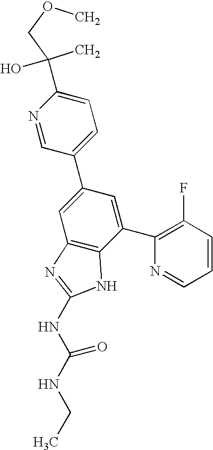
N1=CC(C2=CC3=C(C(C4=C(F)C=CC=N4)=C2)NC(NC(NCC)=O)=N3)=CC=C1C(C)(COC)O
